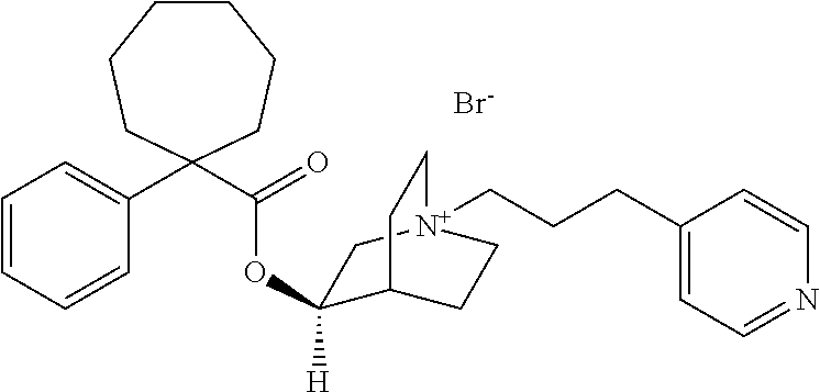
C1(OC(C2(C3=CC=CC=C3)CCCCCC2)=O)([H])C2CC[N+](CCCC3=CC=NC=C3)(C1)CC2.[Br-]
